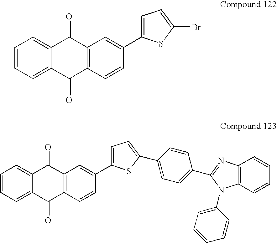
C1=CC=C2C(=C1)C(=O)C1=C(C2=O)C=CC(C2=CC=C(Br)S2)=C1.C1=CC=C2C(=C1)C(=O)C1=C(C2=O)C=CC(C2=CC=C(C3=CC=C(C4=NC5=C(C=CC=C5)N4C4=CC=CC=C4)C=C3)S2)=C1
